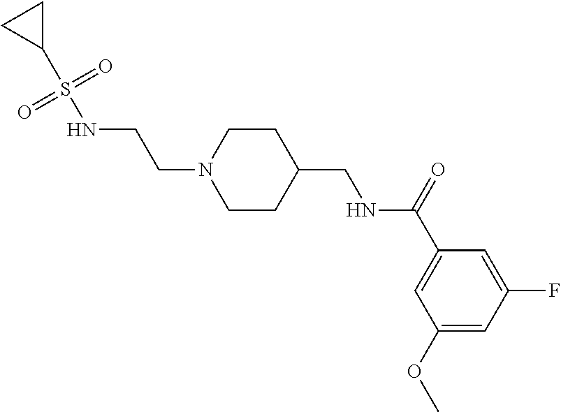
N1(CCNS(C2CC2)(=O)=O)CCC(CNC(C2=CC(OC)=CC(F)=C2)=O)CC1
